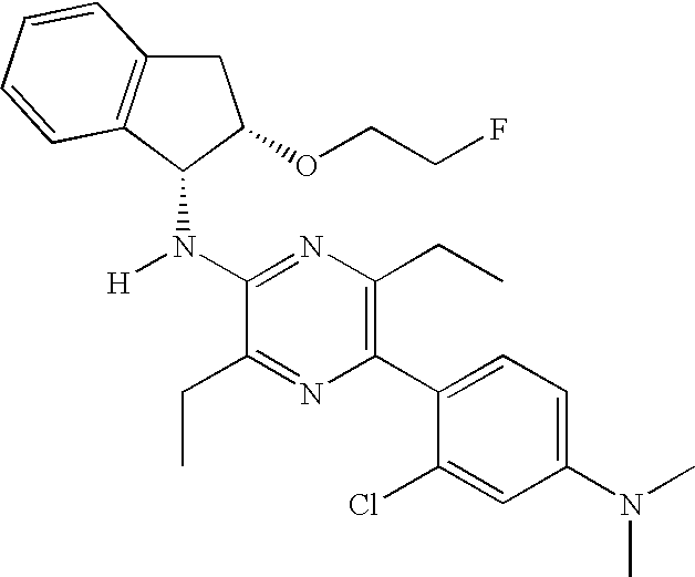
C1(N(C)C)=CC=C(C2=C(CC)N=C(N([H])C3C(OCCF)CC4=C3C=CC=C4)C(CC)=N2)C(Cl)=C1
